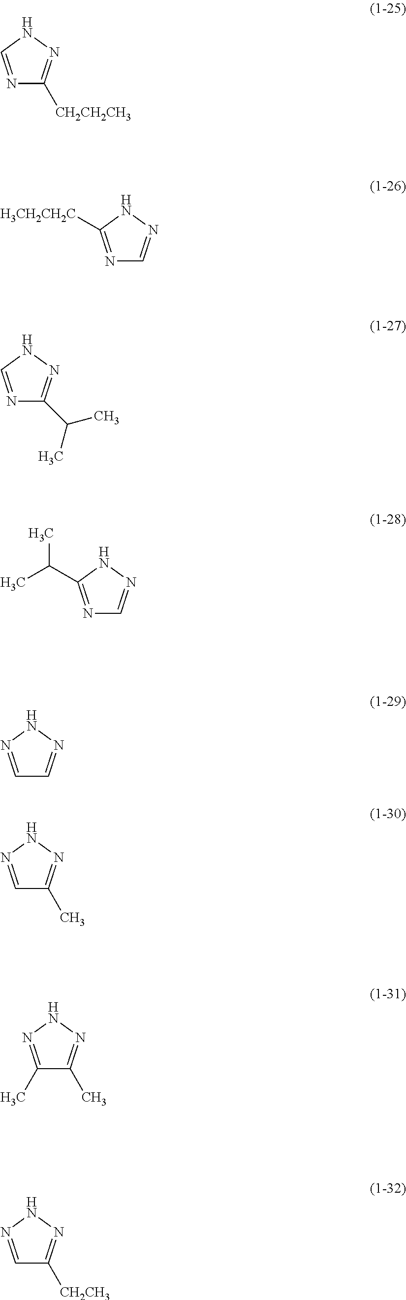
N1=CNN=C1[CH2CH2CH3].N1=C([H3CH2CH2C])NN=C1.N1=CNN=C1C(C)C.N1=C(C(C)C)NN=C1.C1=NNN=C1.C1=NNN=C1C.C1(C)=NNN=C1C.C1=NNN=C1[CH2CH3]
